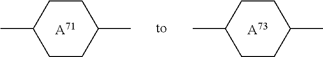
C1CC(C)CCC1C.[A73].C1CC(C)CCC1C.[A71]
